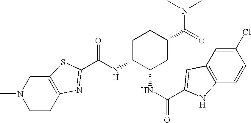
N(C1C(NC(=O)C2=CC3=C(C=CC(Cl)=C3)N2)CC(C(=O)N(C)C)CC1)C(=O)C1=NC2=C(CN(C)CC2)S1
